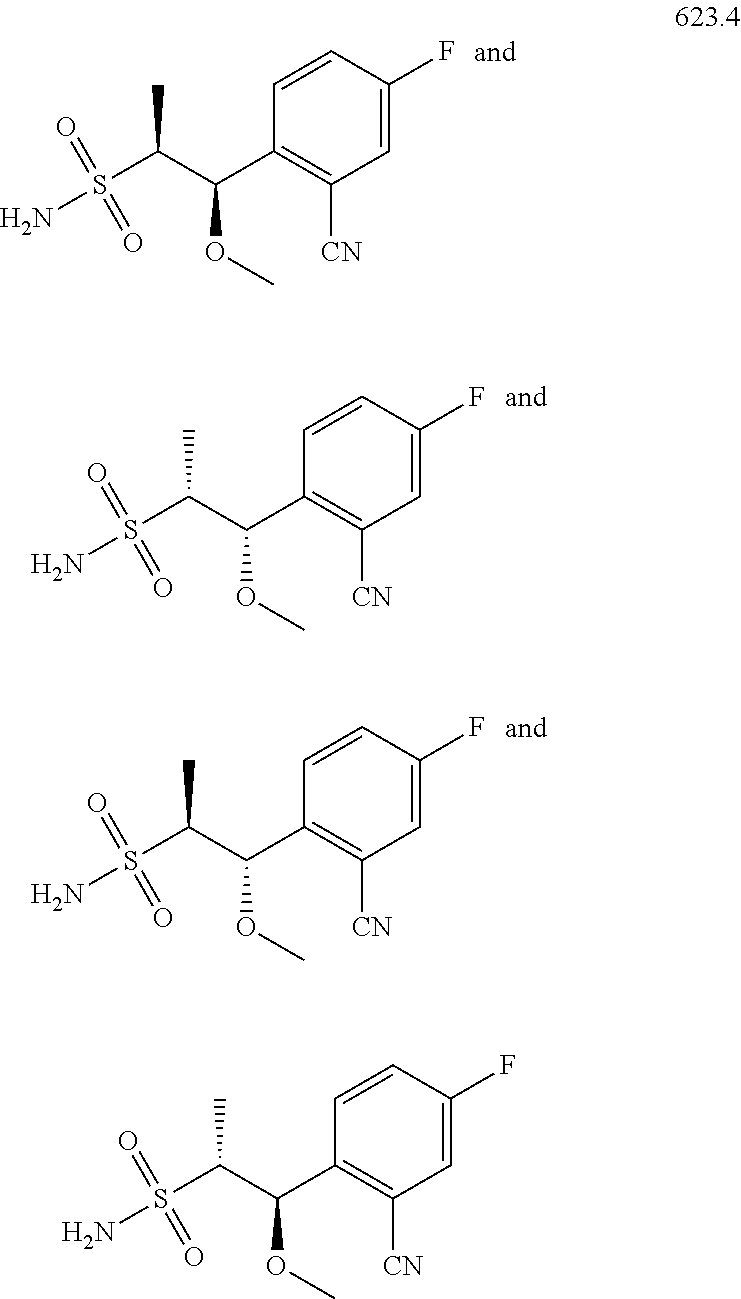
NS(C(C(C1=C([CN])C=C(F)C=C1)OC)C)(=O)=O.NS(C(C(C1=C([CN])C=C(F)C=C1)OC)C)(=O)=O.NS(C(C(C1=C([CN])C=C(F)C=C1)OC)C)(=O)=O.NS(C(C(C1=C([CN])C=C(F)C=C1)OC)C)(=O)=O
